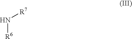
N([R6])[R7]
